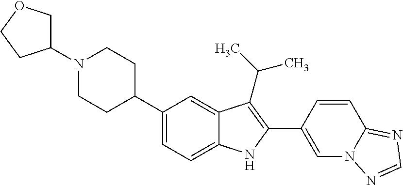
C1(C2CCN(C3COCC3)CC2)=CC=C2C(=C1)C(C(C)C)=C(C1=CN3C(=NC=N3)C=C1)N2
